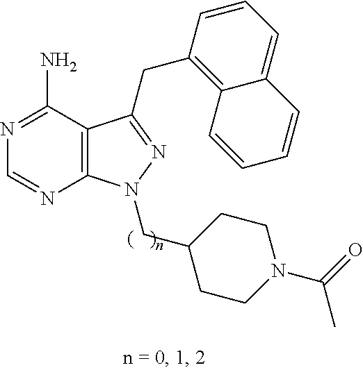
C12=C(C(N)=NC=N1)C(CC1=C3C=CC=CC3=CC=C1)=NN2CC1CCN(C(=O)C)CC1
